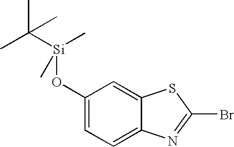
C1(O[Si](C(C)(C)C)(C)C)=CC=C2C(=C1)SC(Br)=N2
